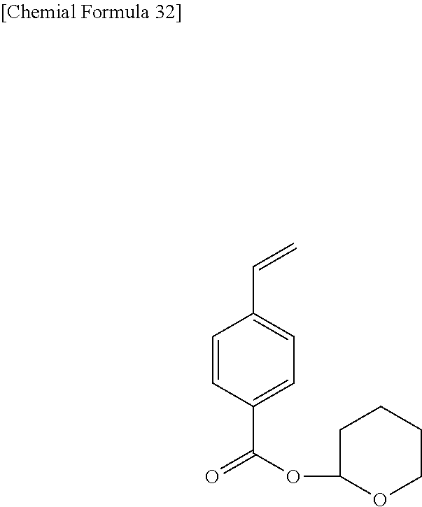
C1=CC(C(OC2OCCCC2)=O)=CC=C1C=C
